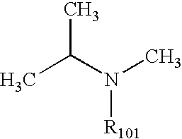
CC(N(C)[R101])C
